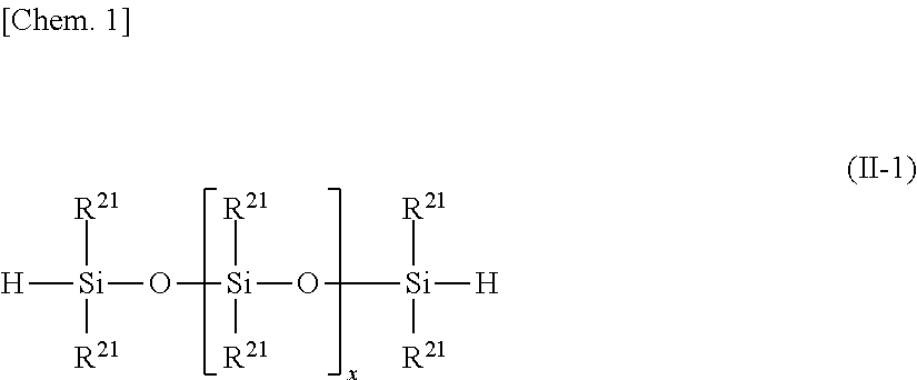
[H][Si]([R21])([R21])O[Si](O[Si]([H])([R21])[R21])([R21])[R21]
